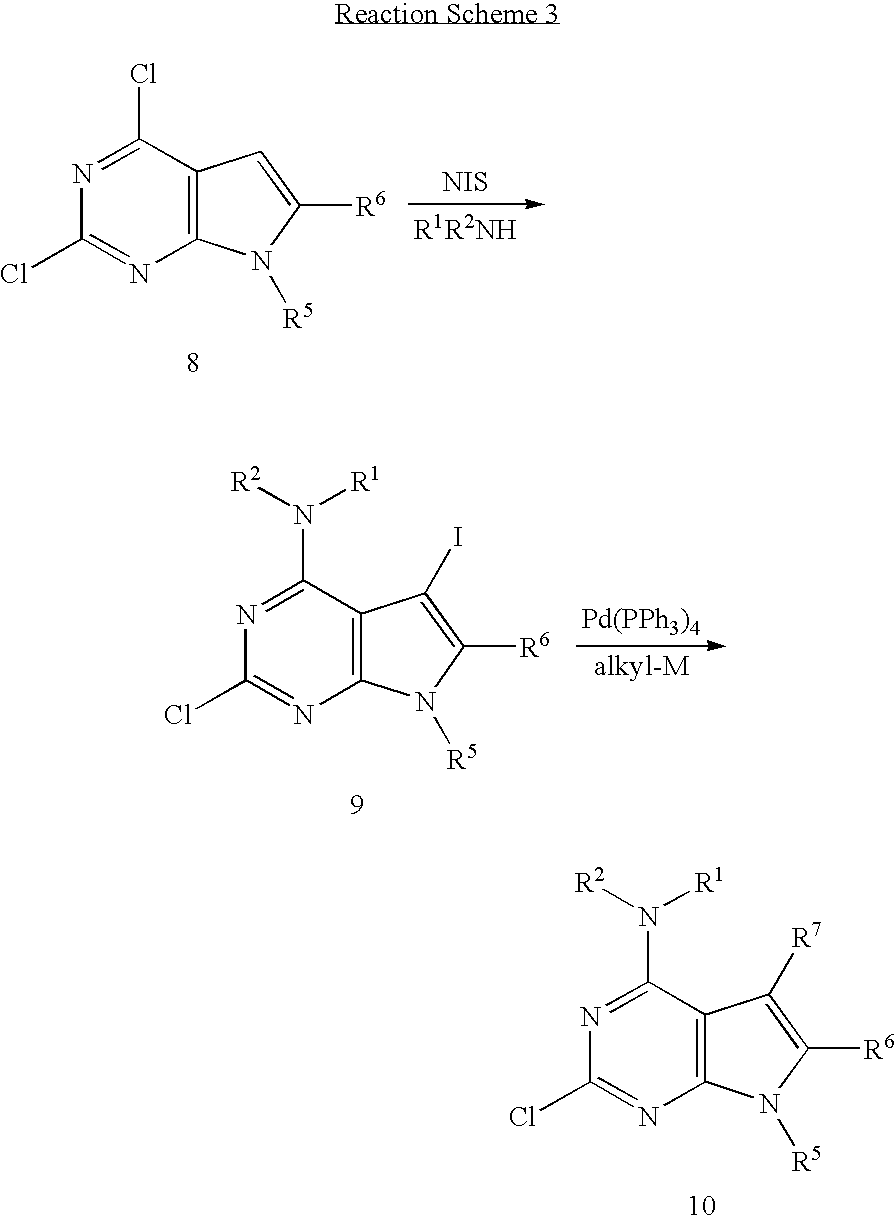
N1=C(N([R2])[R1])C2=C(N=C1Cl)N([R5])C([R6])=C2[R7].[NIS].N1=C(Cl)C2=C(N=C1Cl)N([R5])C([R6])=C2.N1=C(N([R2])[R1])C2=C(N=C1Cl)N([R5])C([R6])=C2I.[Pd(PPh3)4]
